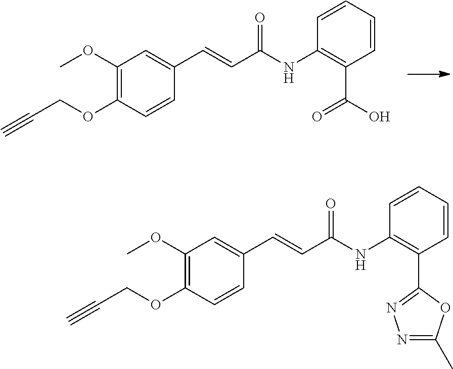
C1=CC=CC(NC(C=CC2=CC(OC)=C(OCC#C)C=C2)=O)=C1C(=O)O.C1=CC=CC(NC(C=CC2=CC(OC)=C(OCC#C)C=C2)=O)=C1C1=NN=C(C)O1
